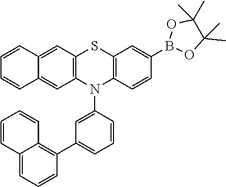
C1=CC=CC2=CC3=C(C=C12)N(C1=CC(C2=C4C=CC=CC4=CC=C2)=CC=C1)C1=C(S3)C=C(B2OC(C)(C)C(C)(C)O2)C=C1
